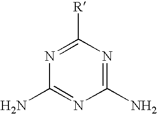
N1=C([R])N=C(N)N=C1N
